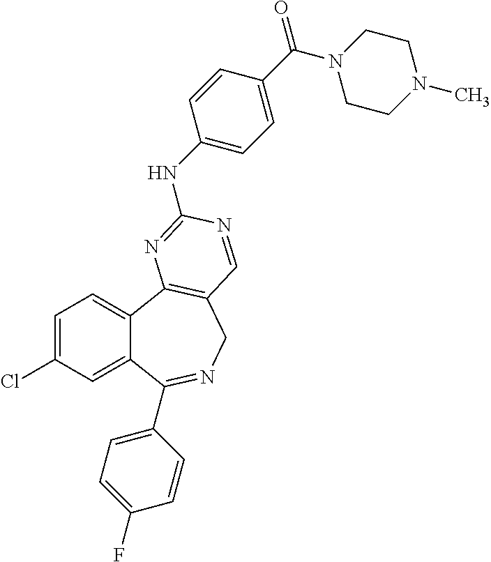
C1=C(Cl)C=C2C(=C1)C1=C(CN=C2C2=CC=C(F)C=C2)C=NC(NC2=CC=C(C(N3CCN(C)CC3)=O)C=C2)=N1
